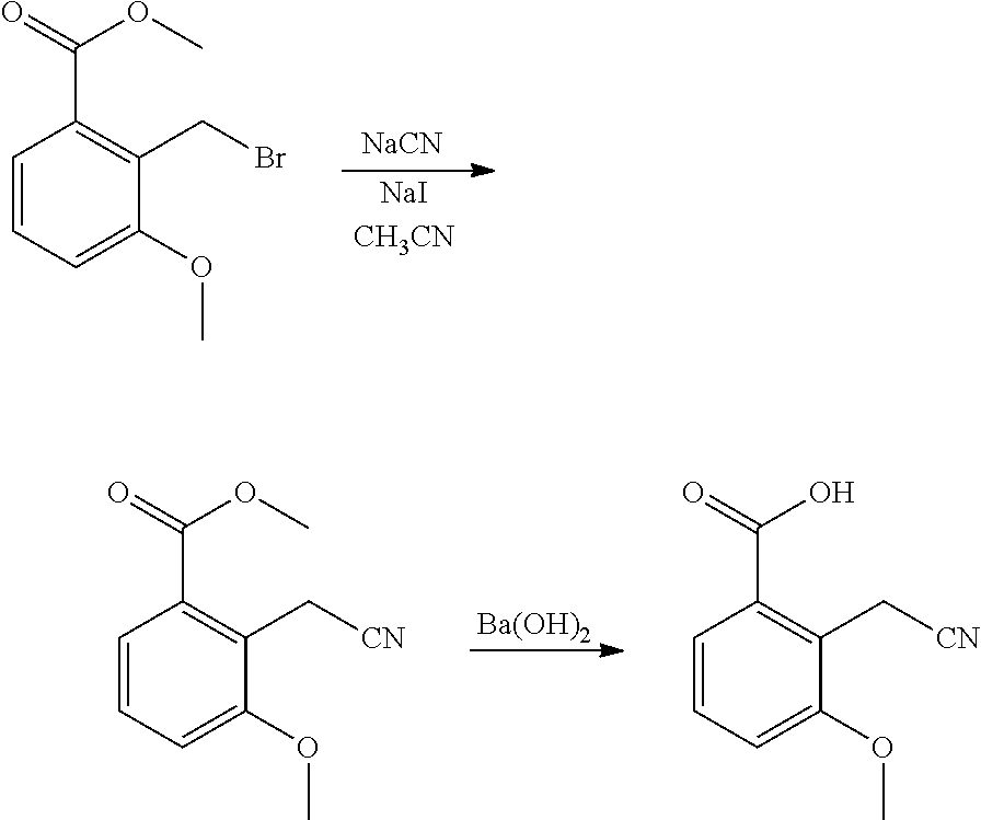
[NaCN].[NaICH3CN].C1=CC=C(OC)C(CBr)=C1C(OC)=O.[Ba(OH)2].C1=CC=C(OC)C(C[CN])=C1C(OC)=O.C1=CC=C(OC)C(C[CN])=C1C(O)=O
